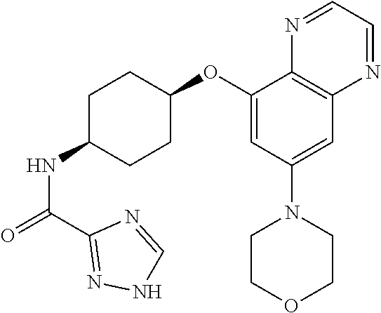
C1(C(=O)NC2CCC(OC3=CC(N4CCOCC4)=CC4=C3N=CC=N4)CC2)=NNC=N1
